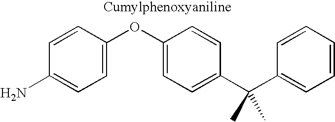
C1(OC2=CC=C(N)C=C2)=CC=C(C(C2=CC=CC=C2)(C)C)C=C1
